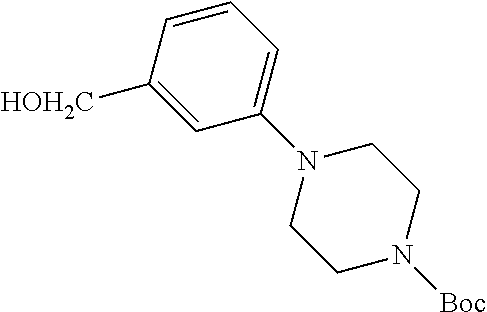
C1=CC([HOH2C])=CC(N2CCN([Boc])CC2)=C1
